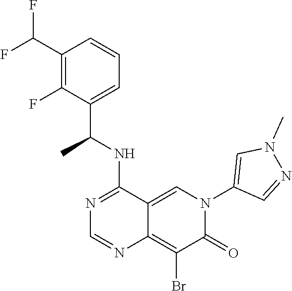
C12=CN(C3=CN(C)N=C3)C(=O)C(Br)=C1N=CN=C2NC(C1=CC=CC(C(F)F)=C1F)C
